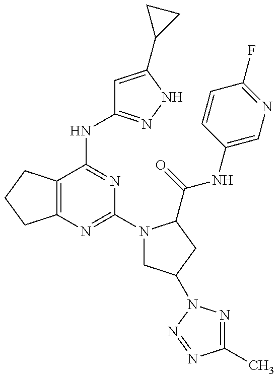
C12=C(C(NC3=NNC(C4CC4)=C3)=NC(N3CC(N4N=C(C)N=N4)CC3C(=O)NC3=CN=C(F)C=C3)=N1)CCC2
